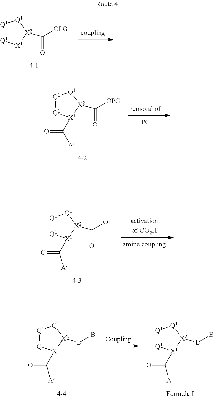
[Q1]1[Q1][X1][X2](C(=O)[OPG])[Q1]1.[Q1]1[Q1][X1](C(=O)[A])[X2](C(=O)[OPG])[Q1]1.[Q1]1[Q1][X1](C(=O)[A])[X2](C(=O)O)[Q1]1.[Q1]1[Q1][X1](C(=O)[A])[X2]([L]B)[Q1]1.[Q1]1[Q1][X1](C(=O)[A])[X2]([L]B)[Q1]1
